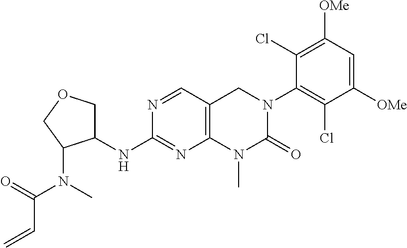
N1=CC2=C(N=C1NC1COCC1N(C(C=C)=O)C)N(C)C(=O)N(C1=C(Cl)C([OMe])=CC([OMe])=C1Cl)C2
